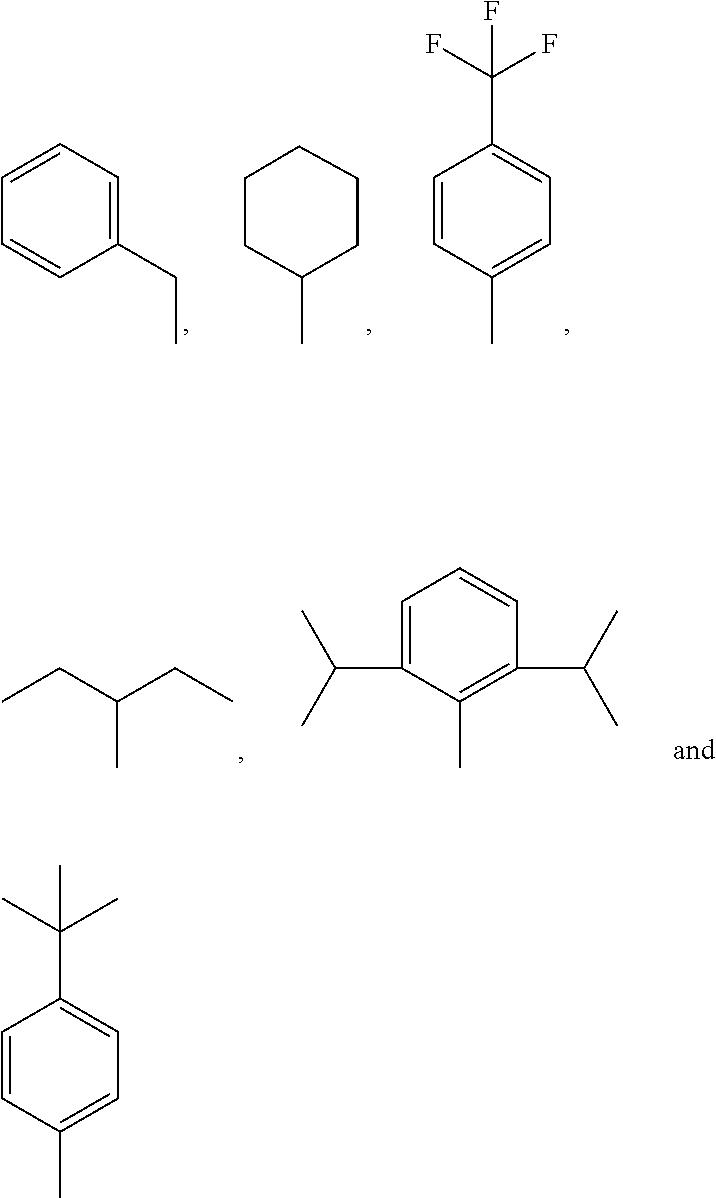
C1=CC(C)=CC=C1C(F)(F)F.C1C(C)CCCC1.C1(CC)=CC=CC=C1.CCC(CC)C.C1=C(C(C)C)C(C)=C(C(C)C)C=C1.C1=CC(C)=CC=C1C(C)(C)C
